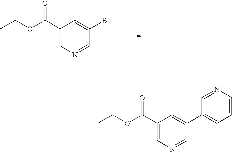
C1(C(OCC)=O)=CN=CC(Br)=C1.C1(C(OCC)=O)=CN=CC(C2=CC=CN=C2)=C1
